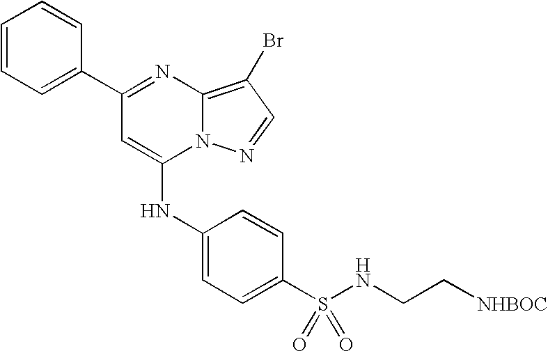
C1=C(C2=NC3=C(Br)C=NN3C(NC3=CC=C(S(NCC[NHBOC])(=O)=O)C=C3)=C2)C=CC=C1
